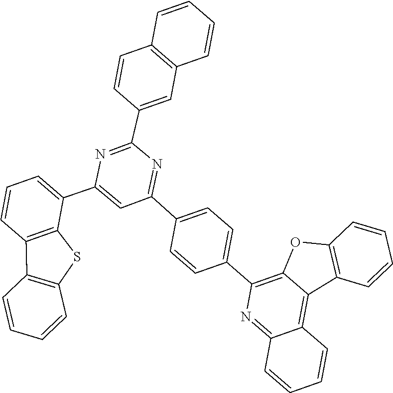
C12=C(C=CC=C1)C=C(C1=NC(C3=CC=CC4=C3SC3=C4C=CC=C3)=CC(C3=CC=C(C4=C5OC6=C(C=CC=C6)C5=C5C(=N4)C=CC=C5)C=C3)=N1)C=C2
